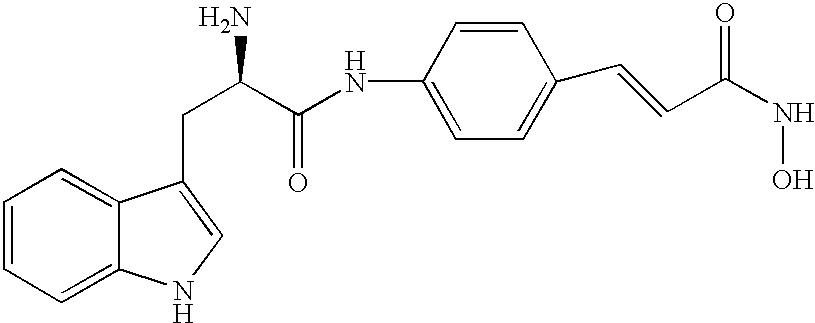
C1=CC=C2C(=C1)C(CC(N)C(NC1=CC=C(C=CC(NO)=O)C=C1)=O)=CN2
